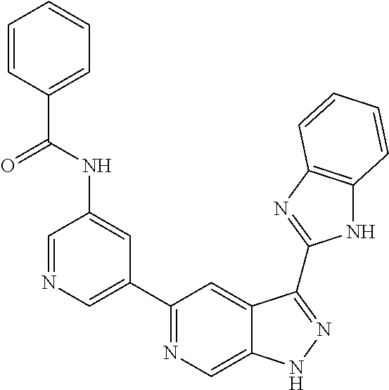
C1=NC=C(C2=NC=C3C(=C2)C(C2=NC4=C(N2)C=CC=C4)=NN3)C=C1NC(C1=CC=CC=C1)=O
